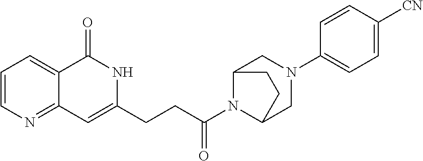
C1=CN=C2C(=C1)C(=O)NC(CCC(N1C3CN(C4=CC=C([CN])C=C4)CC1CC3)=O)=C2
